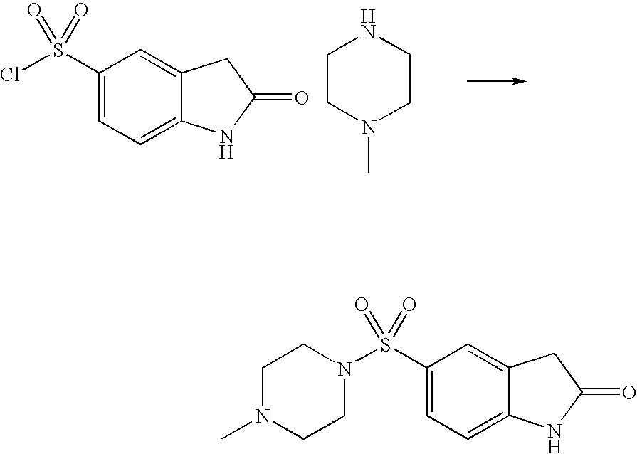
C1(S(Cl)(=O)=O)=CC=C2C(=C1)CC(=O)N2.C1CN(C)CCN1.C1N(C)CCN(S(C2=CC=C3C(=C2)CC(=O)N3)(=O)=O)C1
